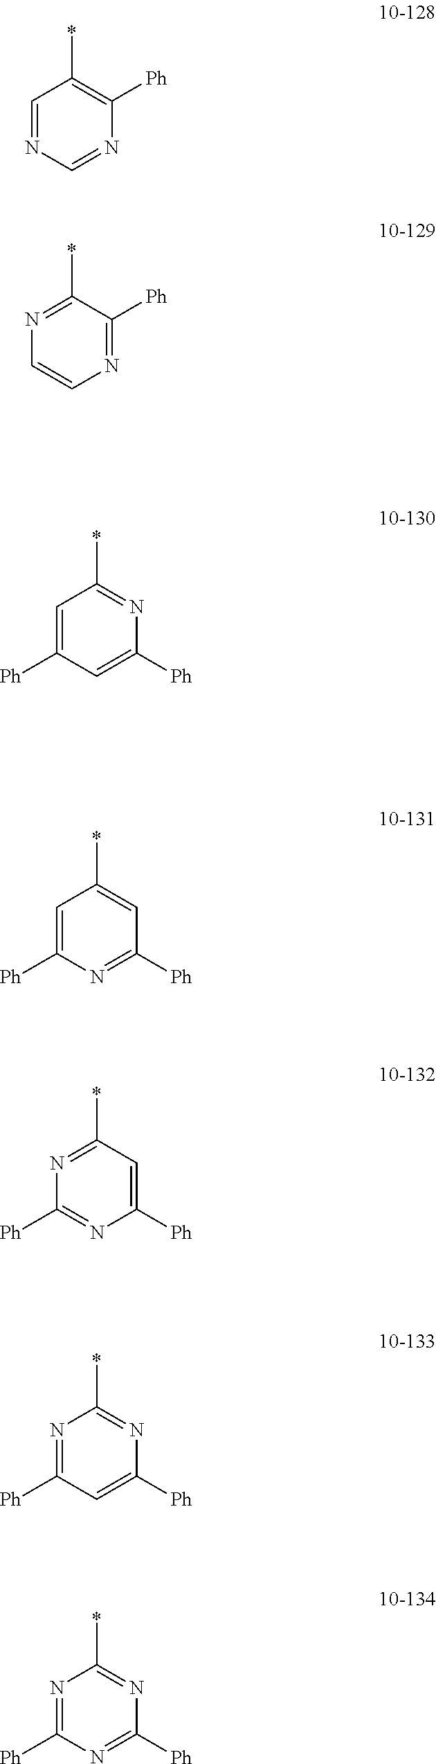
C1=C([Ph])C=C([Ph])N=C1*.N1=C(*)C([Ph])=NC=C1.C1=C([Ph])N=C([Ph])C=C1*.N1=C(*)C=C([Ph])N=C1[Ph].N1=C([Ph])C=C([Ph])N=C1*.N1=C([Ph])N=C([Ph])N=C1*.C1=NC=NC([Ph])=C1*
